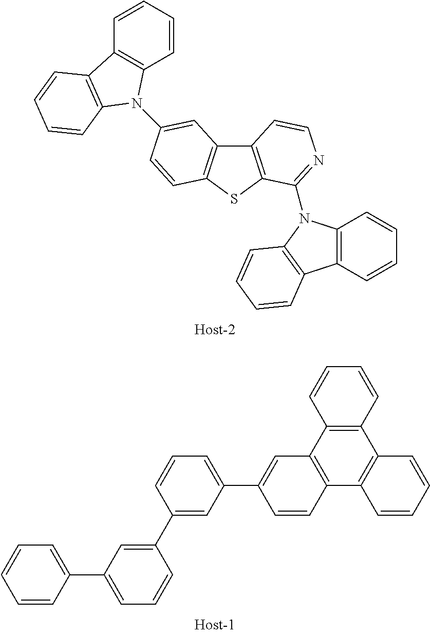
C12=C(SC3=C1C=C(N1C4=C(C=CC=C4)C4=C1C=CC=C4)C=C3)C(N1C3=C(C=CC=C3)C3=C1C=CC=C3)=NC=C2.C12=C(C3=C(C4=C1C=CC=C4)C=CC(C1=CC=CC(C4=CC(C5=CC=CC=C5)=CC=C4)=C1)=C3)C=CC=C2
